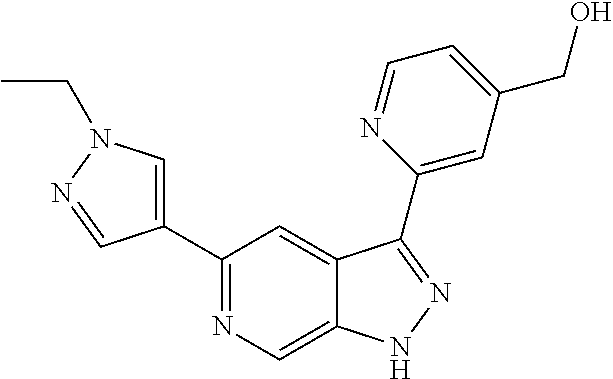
C1(C2=CN(CC)N=C2)=NC=C2C(=C1)C(C1=CC(CO)=CC=N1)=NN2
